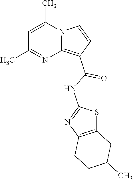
C1=C(C)N2C(=C(C(=O)NC3=NC4=C(S3)CC(C)CC4)C=C2)N=C1C
